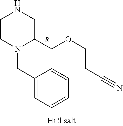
C1CN(CC2=CC=CC=C2)C(COCCC#N)CN1.[R]
